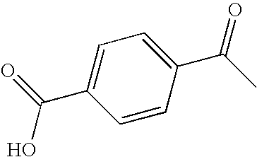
C1=CC(C(C)=O)=CC=C1C(=O)O
